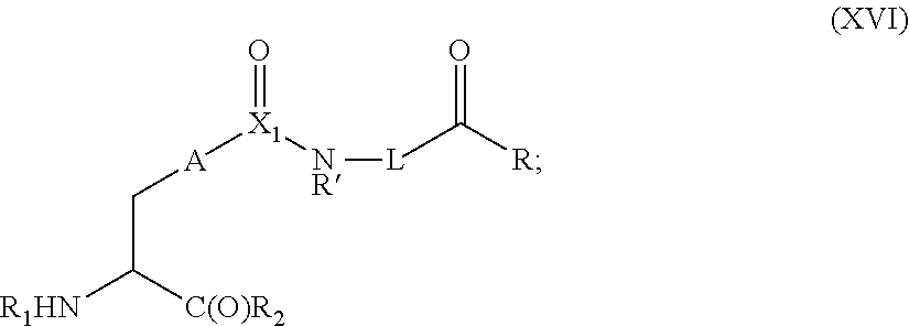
[A]([X1]([NR][L]C([R])=O)=O)CC([R1HN])[C(O)R2]
